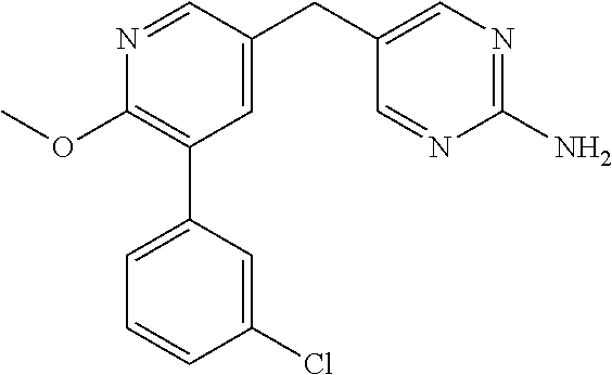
N1=CC(CC2=CN=C(N)N=C2)=CC(C2=CC=CC(Cl)=C2)=C1OC
